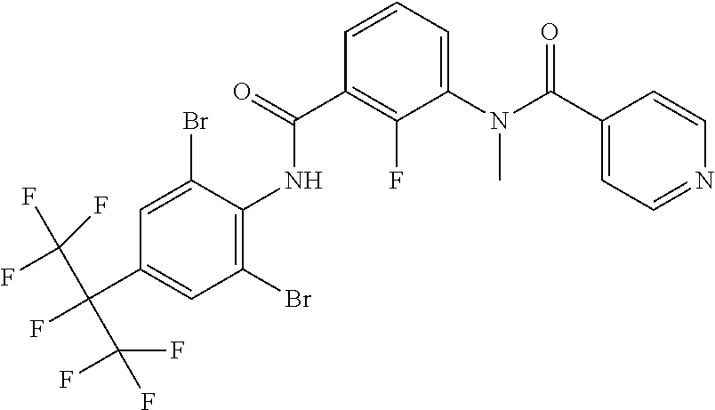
C1=CC=C(N(C(C2=CC=NC=C2)=O)C)C(F)=C1C(NC1=C(Br)C=C(C(F)(C(F)(F)F)C(F)(F)F)C=C1Br)=O
